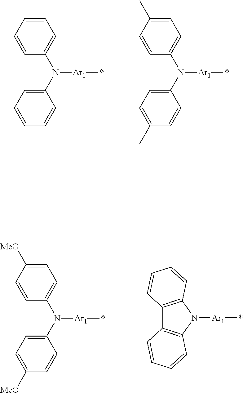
C1=CC=CC(N(C2=CC=CC=C2)[Ar1]*)=C1.C1=C(C)C=CC(N(C2=CC=C(C)C=C2)[Ar1]*)=C1.C1=C([MeO])C=CC(N(C2=CC=C([MeO])C=C2)[Ar1]*)=C1.C12=C(N([Ar1]*)C3=C1C=CC=C3)C=CC=C2
